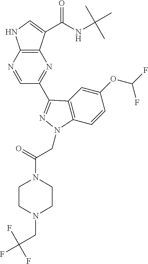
N1=CC(C2=NN(CC(N3CCN(CC(F)(F)F)CC3)=O)C3=C2C=C(OC(F)F)C=C3)=NC2=C1NC=C2C(NC(C)(C)C)=O
